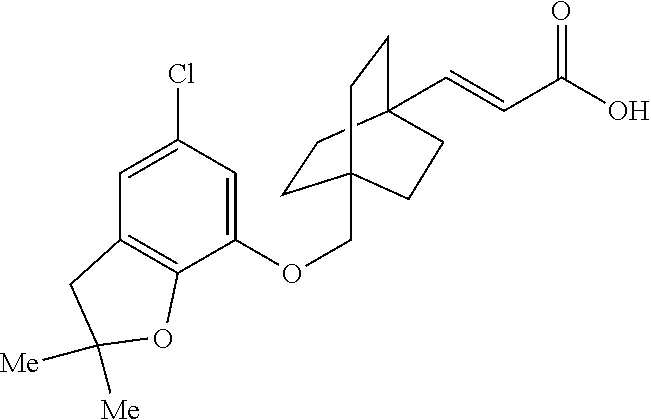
C1CC2(C=CC(O)=O)CCC1(COC1=CC(Cl)=CC3=C1OC([Me])([Me])C3)CC2
